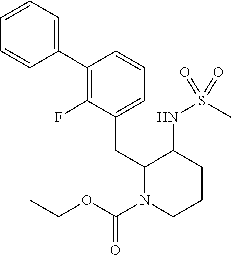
C1(C2=C(F)C(CC3N(C(OCC)=O)CCCC3NS(=O)(C)=O)=CC=C2)=CC=CC=C1
